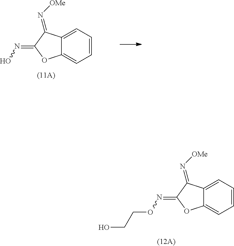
C12=CC=CC=C1OC(=NOCCO)C2=N[OMe].C12=CC=CC=C1OC(=NO)C2=N[OMe]
